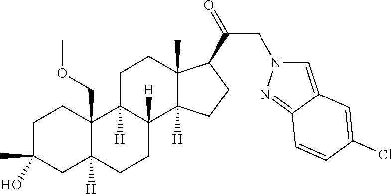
C1C(C)(O)CC2([H])C(COC)(C1)C1([H])C([H])(CC2)C2([H])C(C)(CC1)C(C(=O)CN1C=C3C(=N1)C=CC(Cl)=C3)CC2
